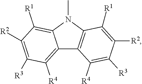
C12=C([R4])C([R3])=C([R2])C([R1])=C1N(C)C1=C2C([R4])=C([R3])C([R2])=C1[R1]
